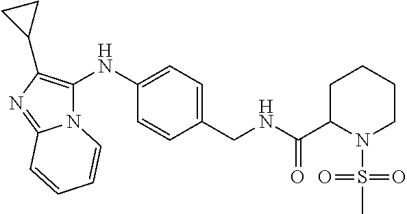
C1(NC2=C(C3CC3)N=C3N2C=CC=C3)=CC=C(CNC(C2N(S(=O)(=O)C)CCCC2)=O)C=C1
